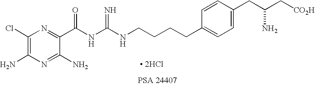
C1(Cl)=C(N)N=C(N)C(C(NC(NCCCCC2=CC=C(CC(C[CO2H])N)C=C2)=N)=O)=N1.[ 2HCl]
